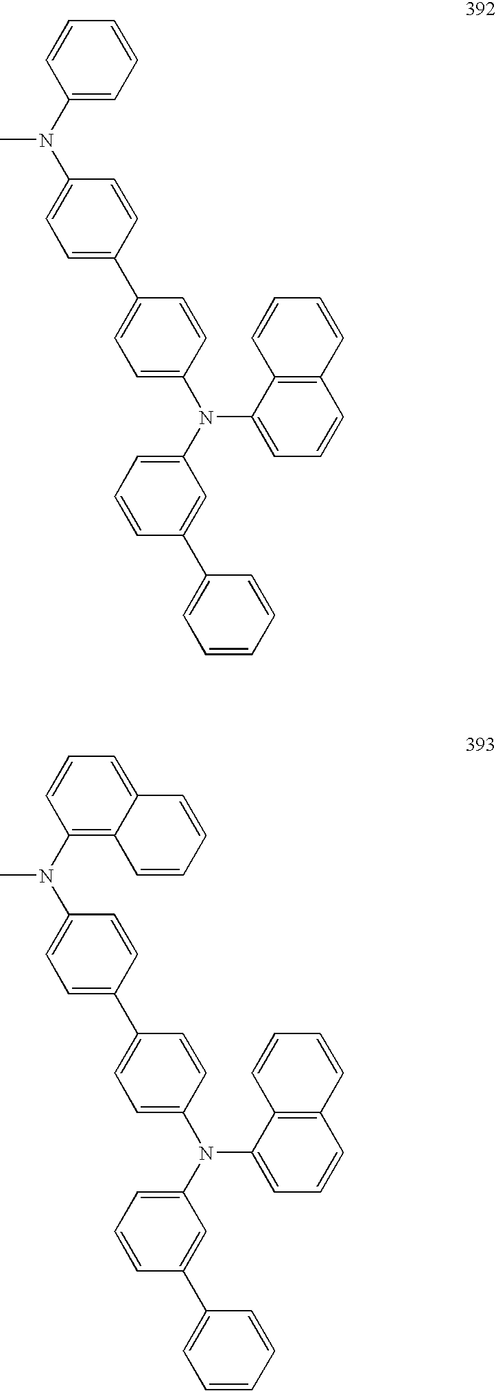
C1(C2=CC=C(N(C3=CC=CC(C4=CC=CC=C4)=C3)C3=CC=CC4=C3C=CC=C4)C=C2)=CC=C(N(C2=CC=CC=C2)C)C=C1.C1(C2=CC=C(N(C3=CC=CC(C4=CC=CC=C4)=C3)C3=CC=CC4=C3C=CC=C4)C=C2)=CC=C(N(C2=C3C(=CC=C2)C=CC=C3)C)C=C1
